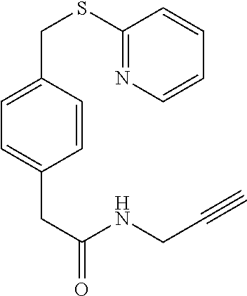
C1=C(CC(NCC#C)=O)C=CC(CSC2=NC=CC=C2)=C1
